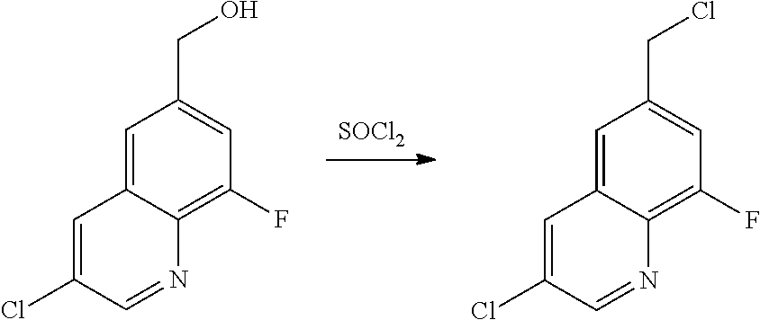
C1=C2C(=C(F)C=C1CCl)N=CC(Cl)=C2.[SOCl2].C1=C2C(=C(F)C=C1CO)N=CC(Cl)=C2
